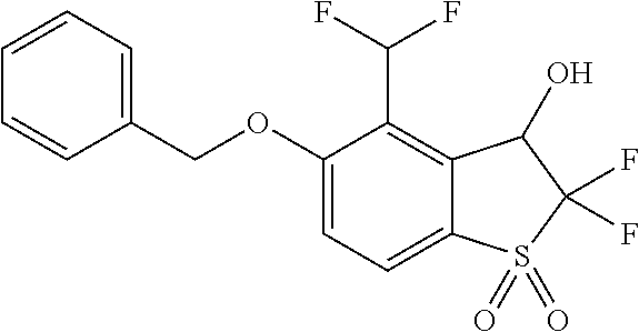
C(OC1=CC=C2C(=C1C(F)F)C(O)C(F)(F)S2(=O)=O)C1=CC=CC=C1
